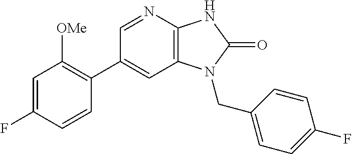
C1(C2=C([OMe])C=C(F)C=C2)=CC2=C(N=C1)NC(=O)N2CC1=CC=C(F)C=C1
